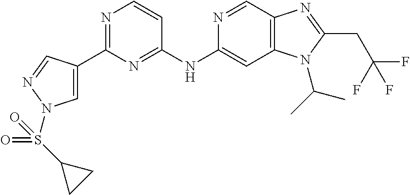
C1(C2=CN(S(C3CC3)(=O)=O)N=C2)=NC=CC(NC2=CC3=C(C=N2)N=C(CC(F)(F)F)N3C(C)C)=N1
